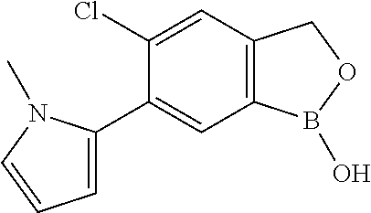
C1=C(C2=CC3=C(C=C2Cl)COB3O)N(C)C=C1
